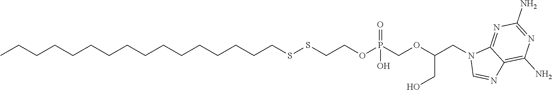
CCCCCCCCCCCCCCCCSSCCOP(COC(CN1C=NC2=C(N)N=C(N)N=C12)CO)(=O)O
